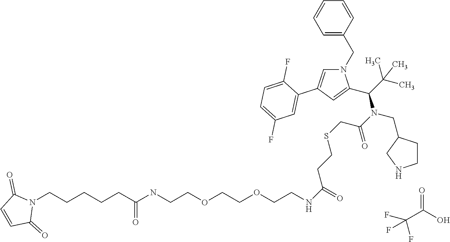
N1(CC2=CC=CC=C2)C=C(C2=CC(F)=CC=C2F)C=C1C(N(CC1CCNC1)C(=O)CSCCC(=O)NCCOCCOCCNC(CCCCCN1C(=O)C=CC1=O)=O)C(C)(C)C.O=C(O)C(F)(F)F
